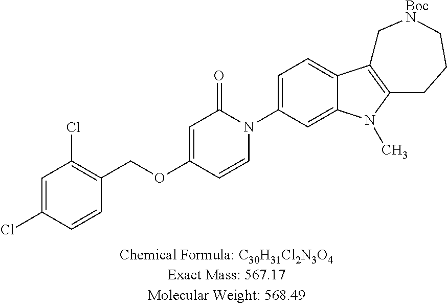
C1=C(Cl)C=CC(COC2=CC(=O)N(C3=CC=C4C(=C3)N(C)C3=C4C[BocN]CCC3)C=C2)=C1Cl
